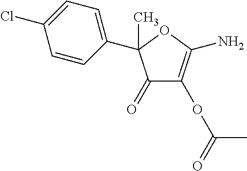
C1(C2(C)C(=O)C(OC(=O)C)=C(N)O2)=CC=C(Cl)C=C1
